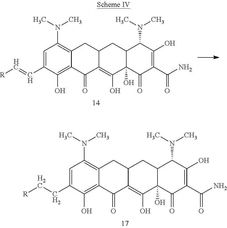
C1=C(CC[R])C(O)=C2C(=C1N(C)C)CC1C(=C(O)C3(O)C(C1)C(N(C)C)C(O)=C(C(N)=O)C3=O)C2=O.C1=C(C=C[R])C(O)=C2C(=C1N(C)C)CC1C(=C(O)C3(O)C(C1)C(N(C)C)C(O)=C(C(N)=O)C3=O)C2=O
